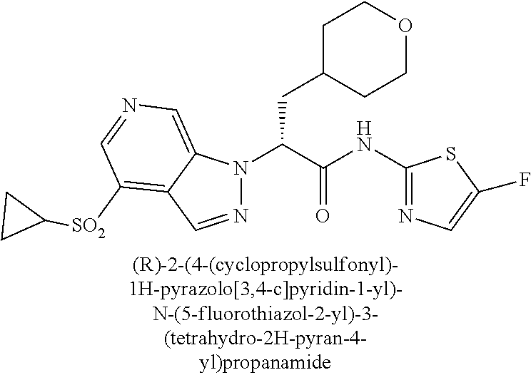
C1C(CC(N2N=CC3=C([SO2]C4CC4)C=NC=C23)C(NC2=NC=C(F)S2)=O)CCOC1
